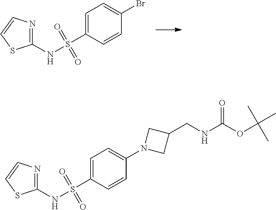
C1(NS(=O)(=O)C2=CC=C(Br)C=C2)=NC=CS1.N(S(=O)(=O)C1=CC=C(N2CC(CNC(OC(C)(C)C)=O)C2)C=C1)C1=NC=CS1
